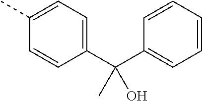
C(C1=CC=CC=C1)(C1=CC=C(C)C=C1)(O)C
